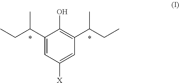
C1(C(CC)C)=CC([X])=CC(C(CC)C)=C1O
